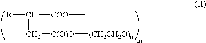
C([COO]C)([R])C[C(O)O][(CH2CH2O)n]
